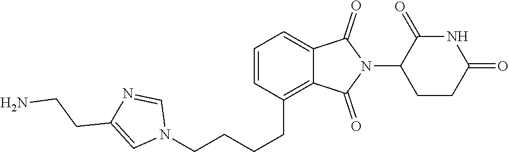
C1=C2C(=C(CCCCN3C=NC(CCN)=C3)C=C1)C(=O)N(C1CCC(=O)NC1=O)C2=O
